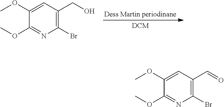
COC1=CC(CO)=C(Br)N=C1OC.COC1=CC(C=O)=C(Br)N=C1OC
